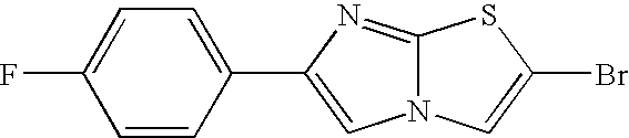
C1=CC(C2=CN3C(=N2)SC(Br)=C3)=CC=C1F
